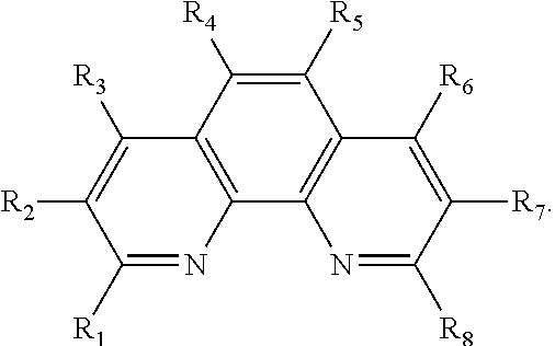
C12=C(C3=C(C([R5])=C1[R4])C([R6])=C([R7])C([R8])=N3)N=C([R1])C([R2])=C2[R3]
